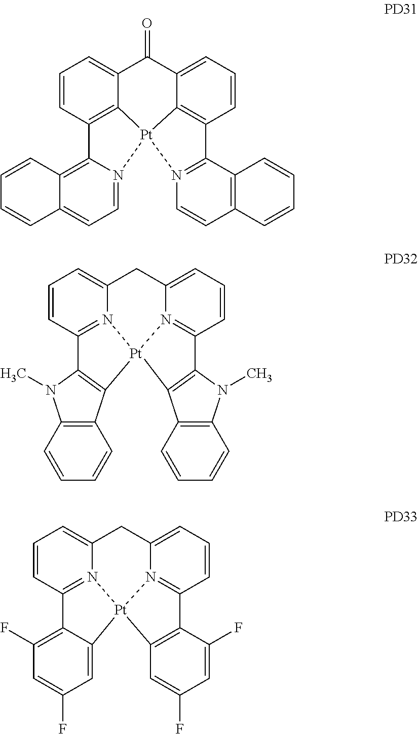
C1=CC2=C3C(=C1)C(=O)C1=CC=CC4=C1[Pt]3(N1=CC=C3C(=C21)C=CC=C3)N1=C4C2=C(C=C1)C=CC=C2.C1=CC2=N3C(=C1)CC1=CC=CC4=N1[Pt]3(C1=C2N(C)C2=C1C=CC=C2)C1=C4N(C)C2=C1C=CC=C2.C1=CC2=N3C(=C1)CC1=CC=CC4=N1[Pt]3(C1=CC(F)=CC(F)=C21)C1=C4C(F)=CC(F)=C1
